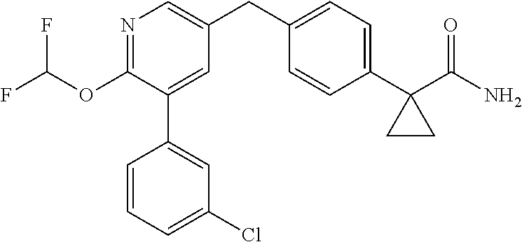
N1=C(OC(F)F)C(C2=CC(Cl)=CC=C2)=CC(CC2=CC=C(C3(C(N)=O)CC3)C=C2)=C1
